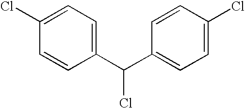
C1=C(Cl)C=CC(C(C2=CC=C(Cl)C=C2)Cl)=C1
